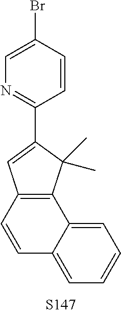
C1(C2=NC=C(Br)C=C2)=CC2=C(C1(C)C)C1=CC=CC=C1C=C2
